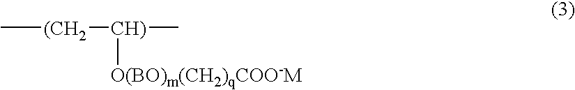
C[(CH2][CH)](C)[O(BO)m(CH2)qCOO-M]
